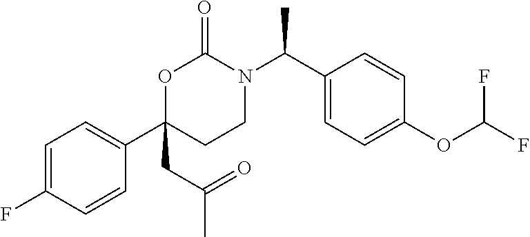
O1C(CC(C)=O)(C2=CC=C(F)C=C2)CCN(C(C2=CC=C(OC(F)F)C=C2)C)C1=O
